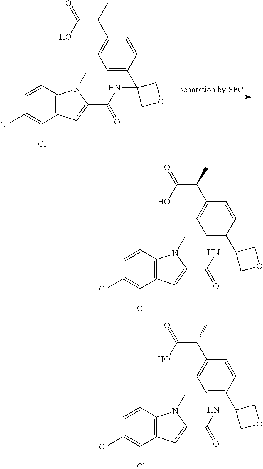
C12=C(C=CC(Cl)=C1Cl)N(C)C(C(=O)NC1(C3=CC=C(C(C(O)=O)C)C=C3)COC1)=C2.C12=C(C=CC(Cl)=C1Cl)N(C)C(C(=O)NC1(C3=CC=C(C(C(O)=O)C)C=C3)COC1)=C2.C12=C(C=CC(Cl)=C1Cl)N(C)C(C(=O)NC1(C3=CC=C(C(C(O)=O)C)C=C3)COC1)=C2
